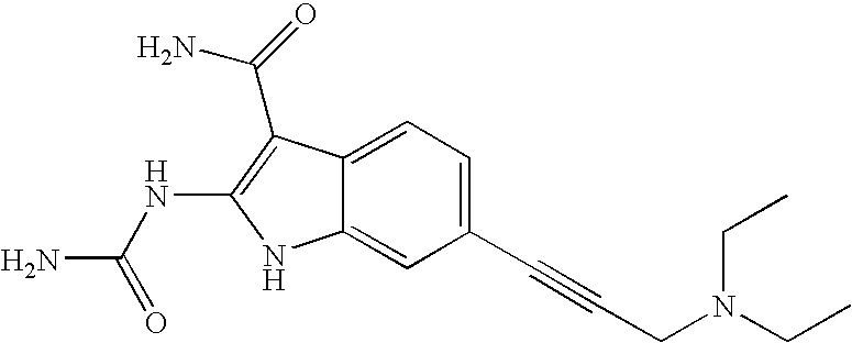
C1(C#CCN(CC)CC)=CC=C2C(=C1)NC(NC(N)=O)=C2C(=O)N
